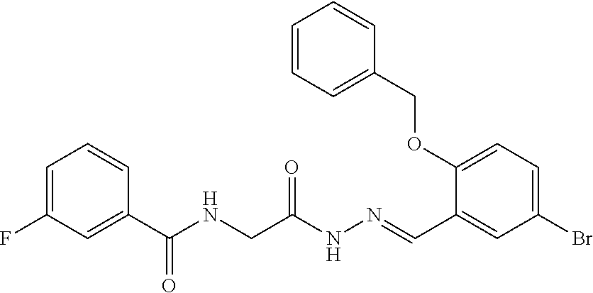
C1=C(F)C=C(C(NCC(NN=CC2=CC(Br)=CC=C2OCC2=CC=CC=C2)=O)=O)C=C1
